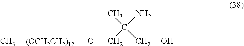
[(OCH2CH2)12](OCC(N)(C)CO)C
